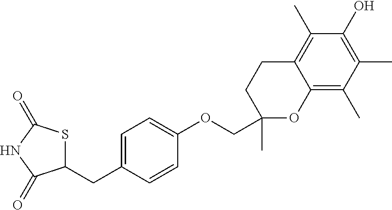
C1(CC2=CC=C(OCC3(C)OC4=C(C)C(C)=C(O)C(C)=C4CC3)C=C2)SC(=O)NC1=O
